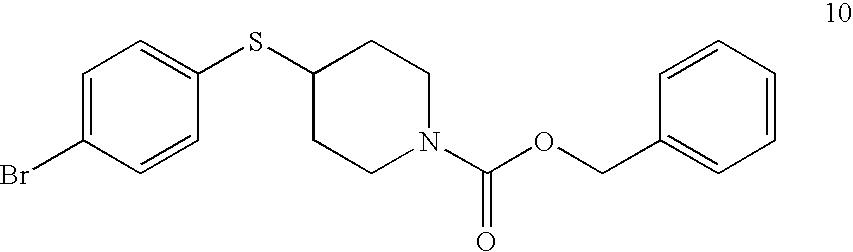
C1=C(Br)C=CC(SC2CCN(C(OCC3=CC=CC=C3)=O)CC2)=C1
